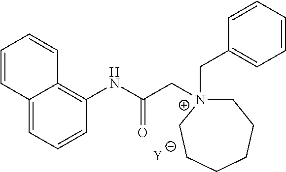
[Y].C12=CC=CC(NC(C[N+]3(CC4=CC=CC=C4)CCCCCC3)=O)=C1C=CC=C2
